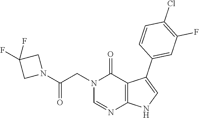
C1=NC2=C(C(=O)N1CC(N1CC(F)(F)C1)=O)C(C1=CC(F)=C(Cl)C=C1)=CN2
